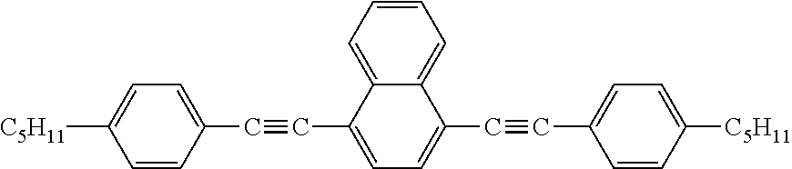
C1=CC=C2C(=C1)C(C#CC1=CC=C([C5H11])C=C1)=CC=C2C#CC1=CC=C([C5H11])C=C1
